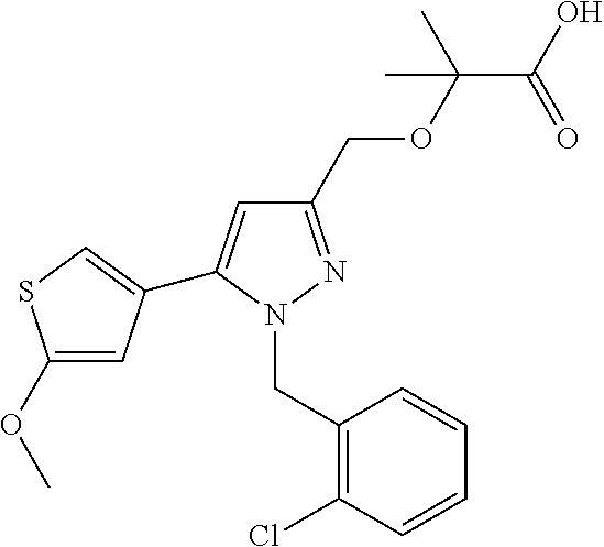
C1(COC(C(=O)O)(C)C)=NN(CC2=C(Cl)C=CC=C2)C(C2=CSC(OC)=C2)=C1
